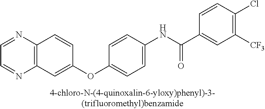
C12=C(N=CC=N1)C=CC(OC1=CC=C(NC(C3=CC([CF3])=C(Cl)C=C3)=O)C=C1)=C2
